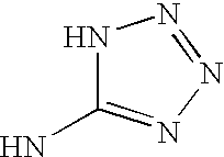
N1C(N)=NN=N1
